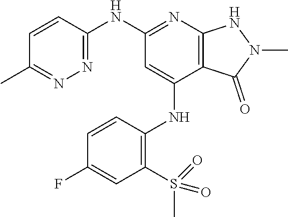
C1(NC2=NC3=C(C(NC4=C(S(C)(=O)=O)C=C(F)C=C4)=C2)C(=O)N(C)N3)=NN=C(C)C=C1
